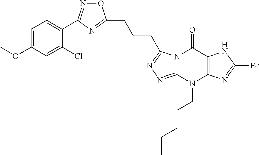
C(CC1=NN=C2N1C(=O)C1=C(N=C(Br)N1)N2CCCCC)CC1=NC(C2=CC=C(OC)C=C2Cl)=NO1
